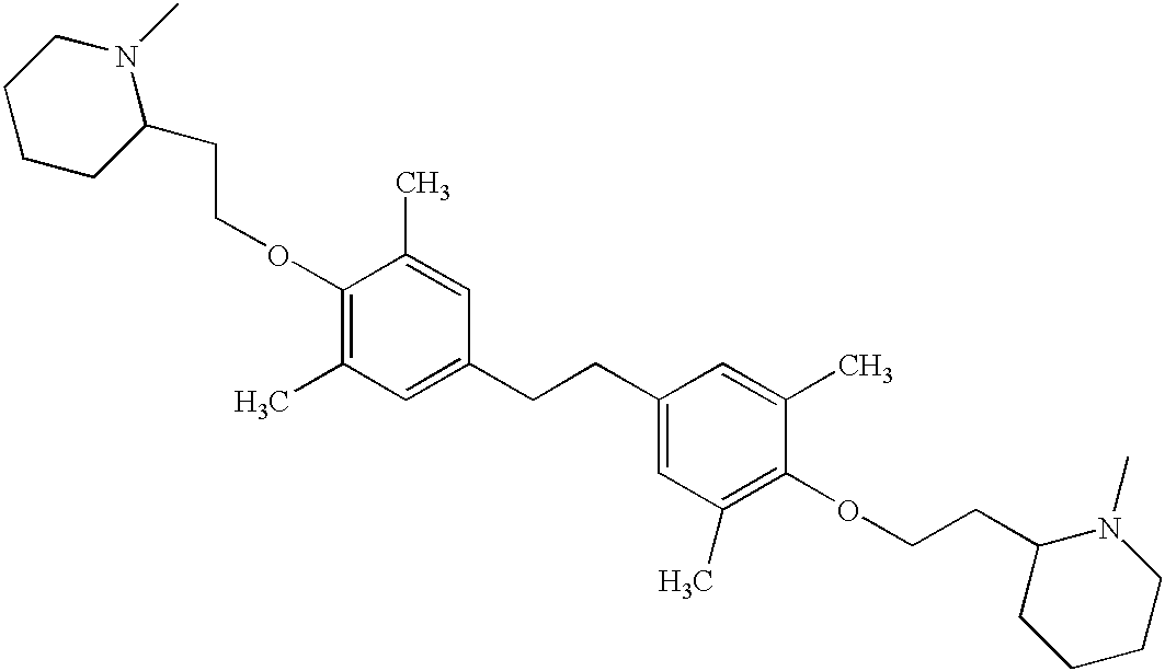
O(C1=C(C)C=C(CCC2=CC(C)=C(OCCC3CCCCN3C)C(C)=C2)C=C1C)CCC1CCCCN1C
